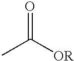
CC([OR])=O
